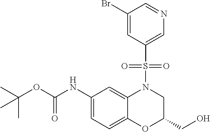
C1(NC(OC(C)(C)C)=O)=CC=C2C(=C1)N(S(C1=CN=CC(Br)=C1)(=O)=O)CC(CO)O2
